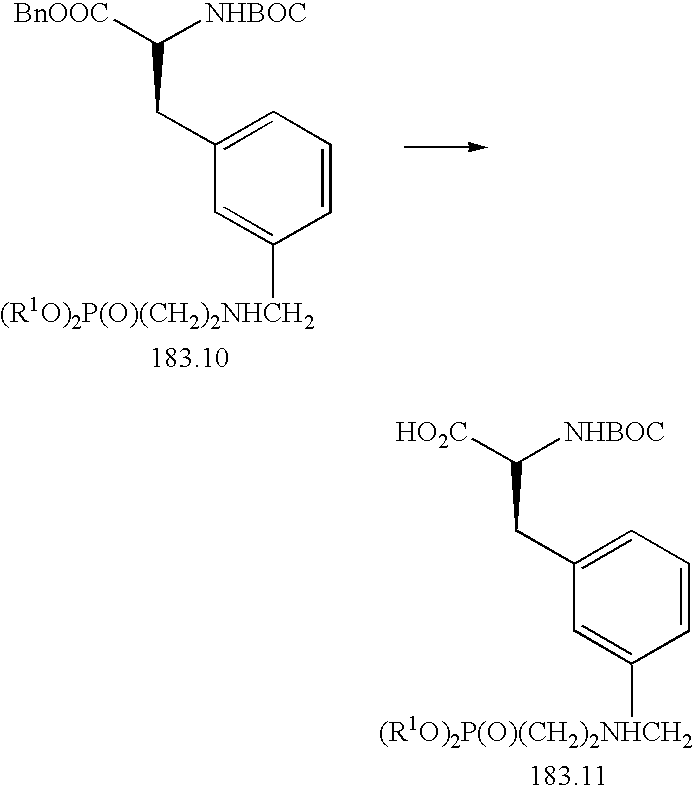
[BnOOC]C([NHBOC])CC1=CC=CC([(R1O)2P(O)(CH2)2NHCH2])=C1.[HO2C]C([NHBOC])CC1=CC=CC([(R1O)2P(O)(CH2)2NHCH2])=C1
